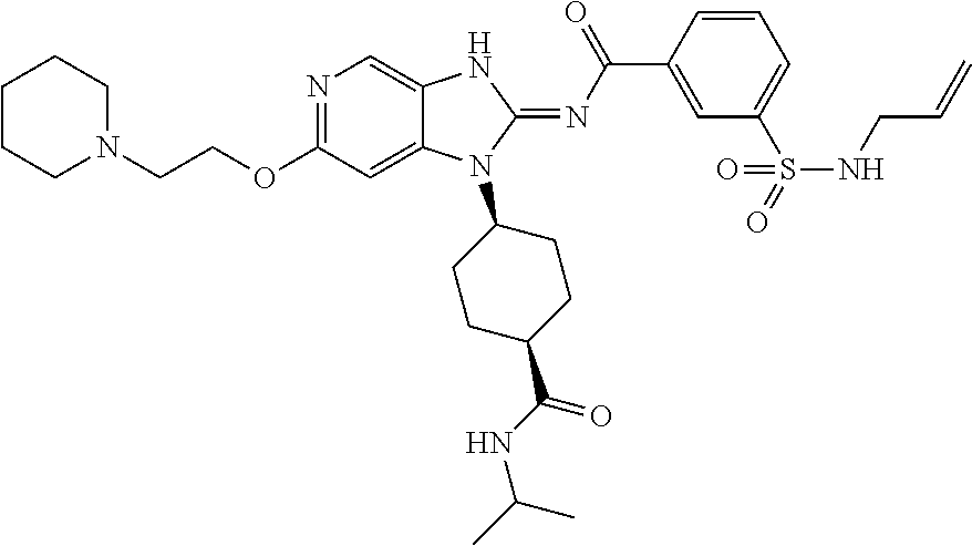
C(COC1=NC=C2C(=C1)N(C1CCC(C(NC(C)C)=O)CC1)C(=NC(C1=CC(S(=O)(NCC=C)=O)=CC=C1)=O)N2)N1CCCCC1
